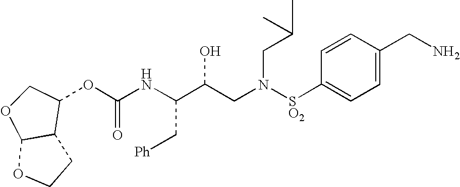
C(NC(C(CN([SO2]C1=CC=C(CN)C=C1)CC(C)C)O)C[Ph])(=O)OC1C2C(OC1)OCC2
